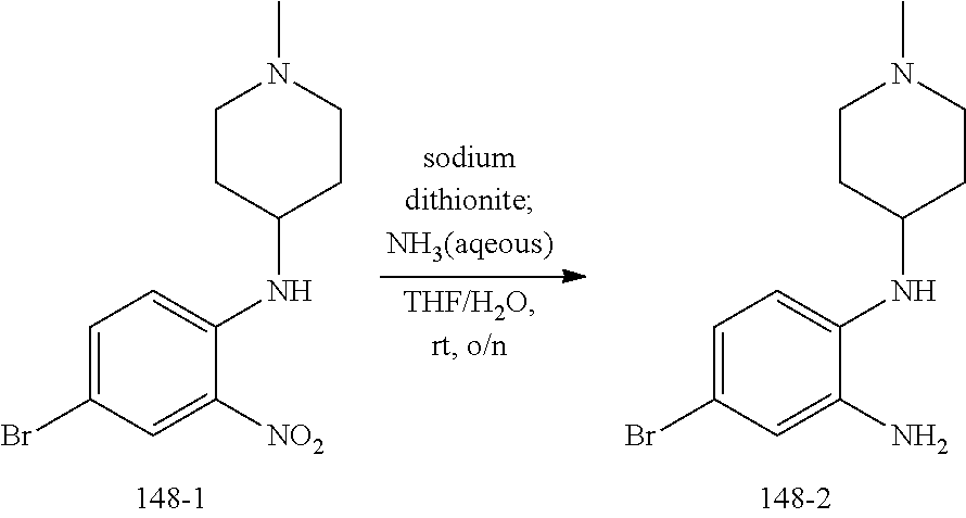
C1CC(NC2=CC=C(Br)C=C2[NO2])CCN1C.C1CC(NC2=CC=C(Br)C=C2N)CCN1C
